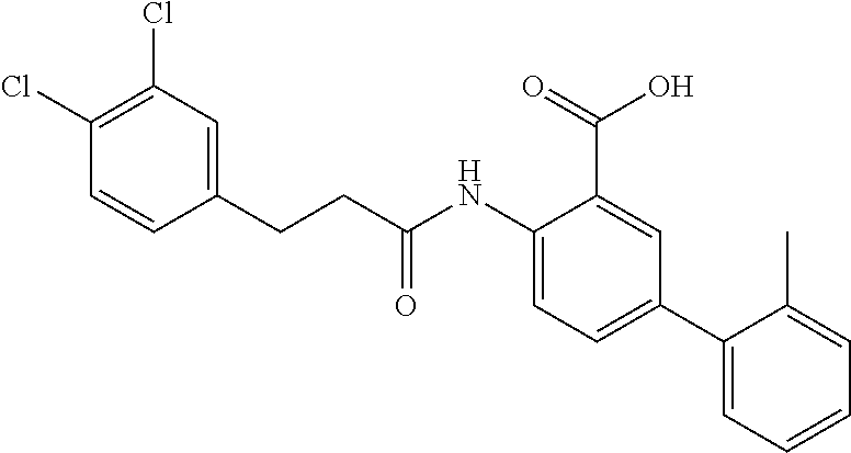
C1(NC(CCC2=CC(Cl)=C(Cl)C=C2)=O)=CC=C(C2=CC=CC=C2C)C=C1C(=O)O
